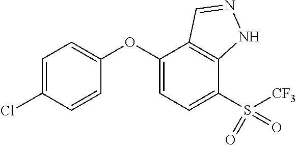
C1=C(Cl)C=CC(OC2=CC=C(S(=O)(=O)[CF3])C3=C2C=NN3)=C1
